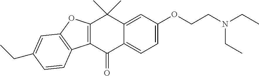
C12=C(C(=O)C3=CC=C(OCCN(CC)CC)C=C3C1(C)C)C1=C(O2)C=C(CC)C=C1
